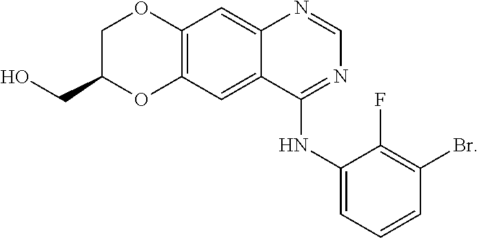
C12=C(C=C3C(=C1)N=CN=C3NC1=CC=CC(Br)=C1F)OC(CO)CO2
